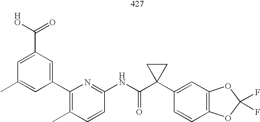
C1(C2=CC(C(=O)O)=CC(C)=C2)=C(C)C=CC(NC(C2(C3=CC4=C(C=C3)OC(F)(F)O4)CC2)=O)=N1
